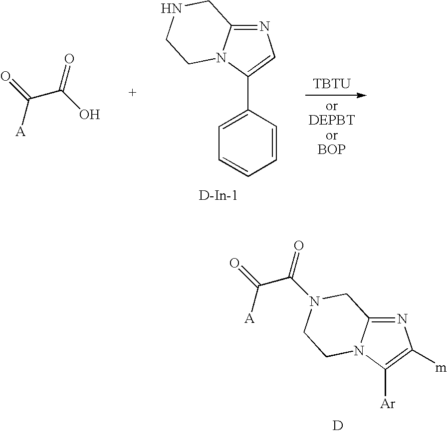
C(C(O)=O)(=O)[A].N1=C2N(C(C3=CC=CC=C3)=C1)CCNC2.[D-In-1].[TBTU].N1=C2N(C([Ar])=C1[m])CCN(C(C([A])=O)=O)C2.[D]
